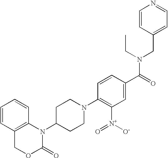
C1=CC2=C(C=C1)N(C1CCN(C3=C([N+]([O-])=O)C=C(C(=O)N(CC4=CC=NC=C4)CC)C=C3)CC1)C(=O)OC2
